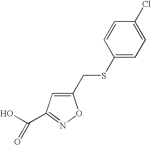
C1(CSC2=CC=C(Cl)C=C2)=CC(C(O)=O)=NO1
